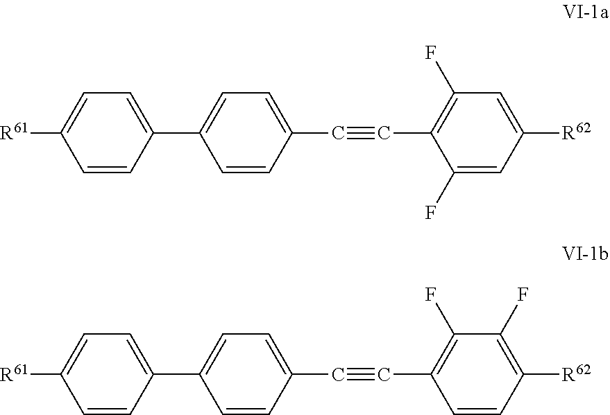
C1=C([R61])C=CC(C2=CC=C(C#CC3=C(F)C=C([R62])C=C3F)C=C2)=C1.C1=C([R61])C=CC(C2=CC=C(C#CC3=C(F)C(F)=C([R62])C=C3)C=C2)=C1
